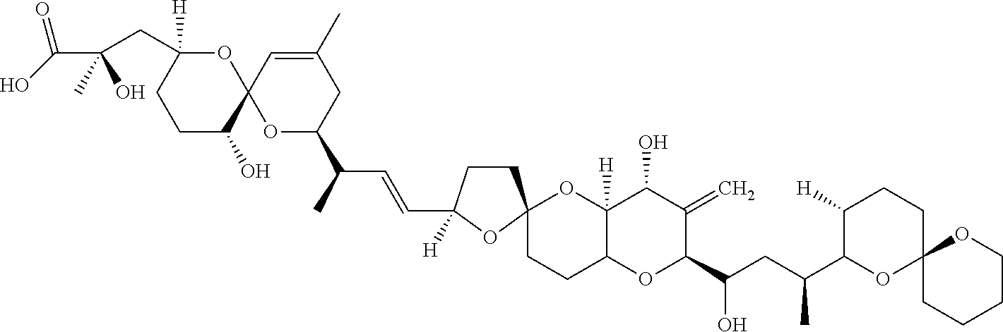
C1C(O)C2(OC(CC(C(O)=O)(C)O)([H])C1)OC(C(C)C=CC1([H])CCC3(O1)CCC1C([H])(O3)C(O)C(=C)C(C(CC(C3OC4(CCC3[H])CCCCO4)C)O)O1)CC(C)=C2
